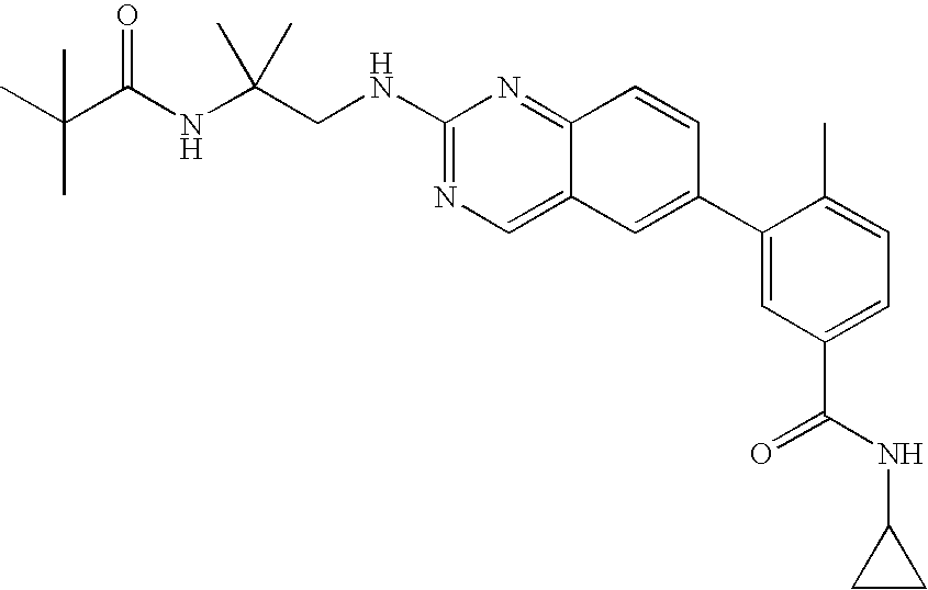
C(C(NC(CNC1=NC=C2C(=N1)C=CC(C1=CC(C(NC3CC3)=O)=CC=C1C)=C2)(C)C)=O)(C)(C)C
